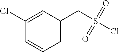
C1(Cl)=CC(CS(Cl)(=O)=O)=CC=C1
